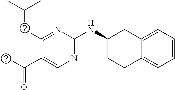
C1=C(C(=O)C)C(CC(C)C)=NC(NC2CCC3=CC=CC=C3C2)=N1
